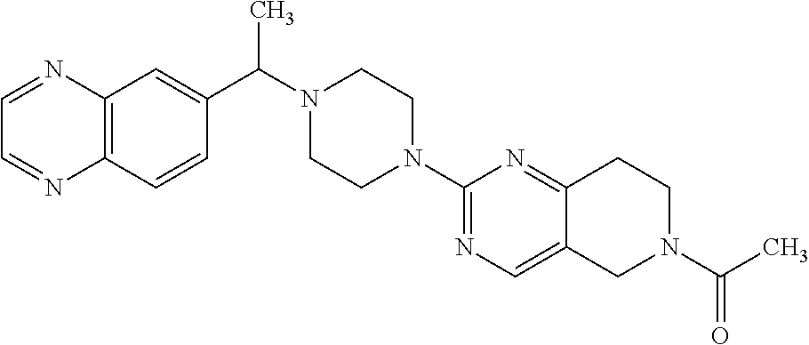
C12=C(C=CC(C(N3CCN(C4=NC=C5C(=N4)CCN(C(C)=O)C5)CC3)C)=C1)N=CC=N2
